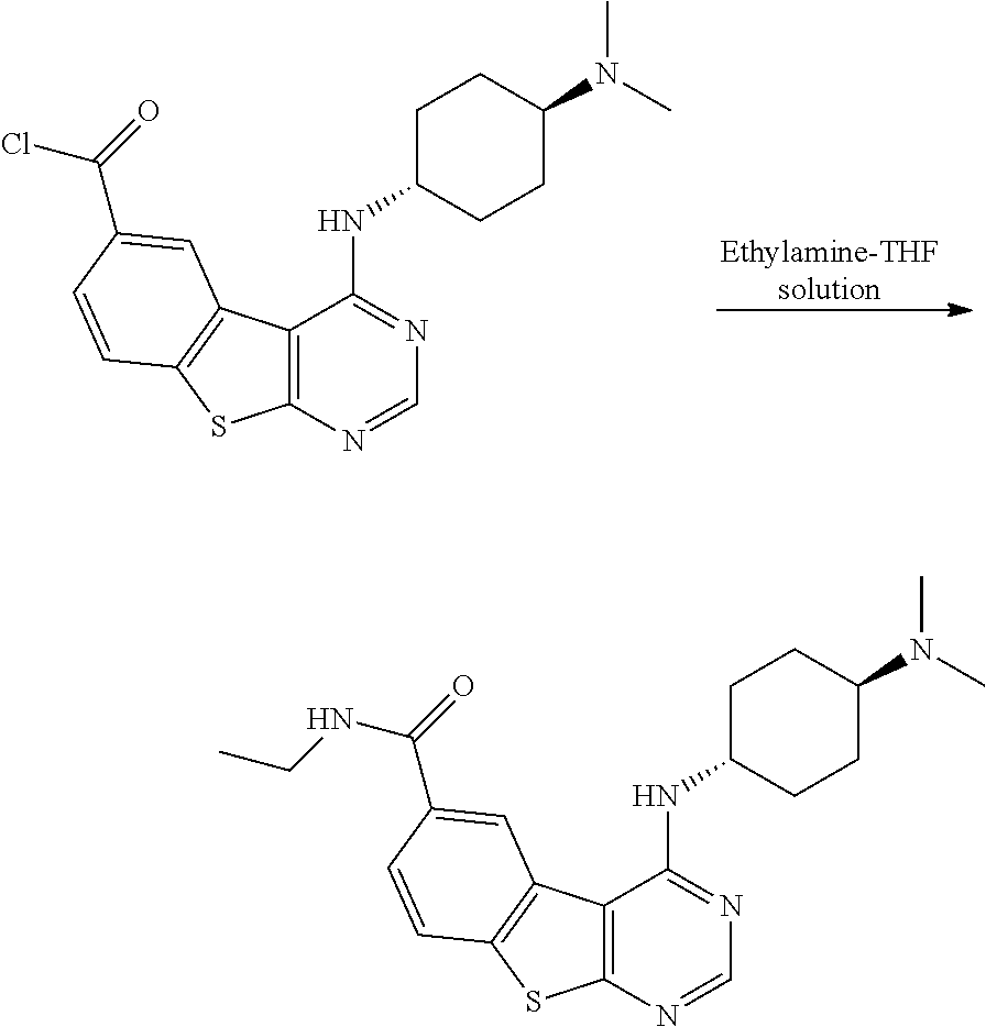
C12=C(N=CN=C1NC1CCC(N(C)C)CC1)SC1=C2C=C(C(Cl)=O)C=C1.[Ethylamine-THFsolution].C12=C(N=CN=C1NC1CCC(N(C)C)CC1)SC1=C2C=C(C(NCC)=O)C=C1
